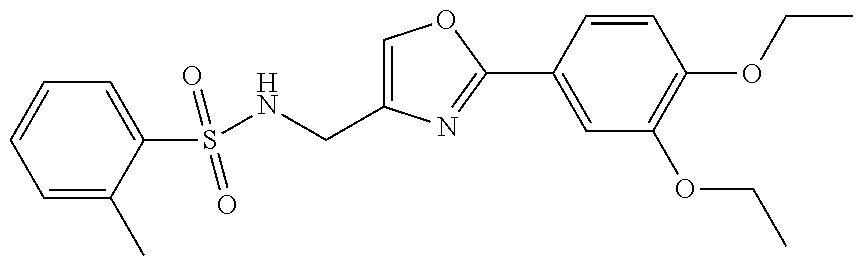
N(CC1=COC(C2=CC(OCC)=C(OCC)C=C2)=N1)S(C1=CC=CC=C1C)(=O)=O
